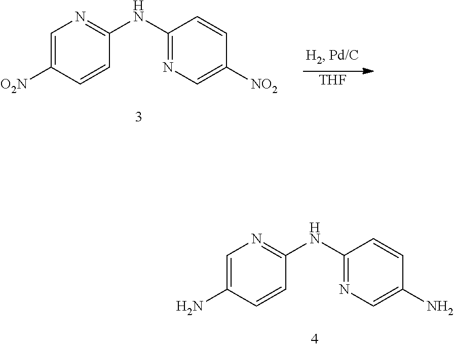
C1=C([O2N])C=CC(NC2=NC=C([NO2])C=C2)=N1.[THF].C1=C(N)C=CC(NC2=NC=C(N)C=C2)=N1
